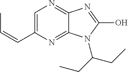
C1=C(C=CC)N=C2C(=N1)N=C(O)N2C(CC)CC
